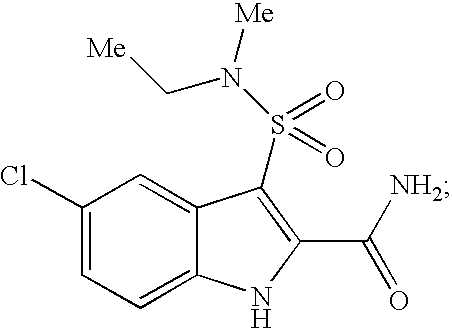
C1(Cl)=CC=C2C(=C1)C(S(N([Me])C[Me])(=O)=O)=C(C([NH2])=O)N2
